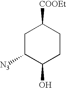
C1C([N3])C(O)CCC1[COOEt]
